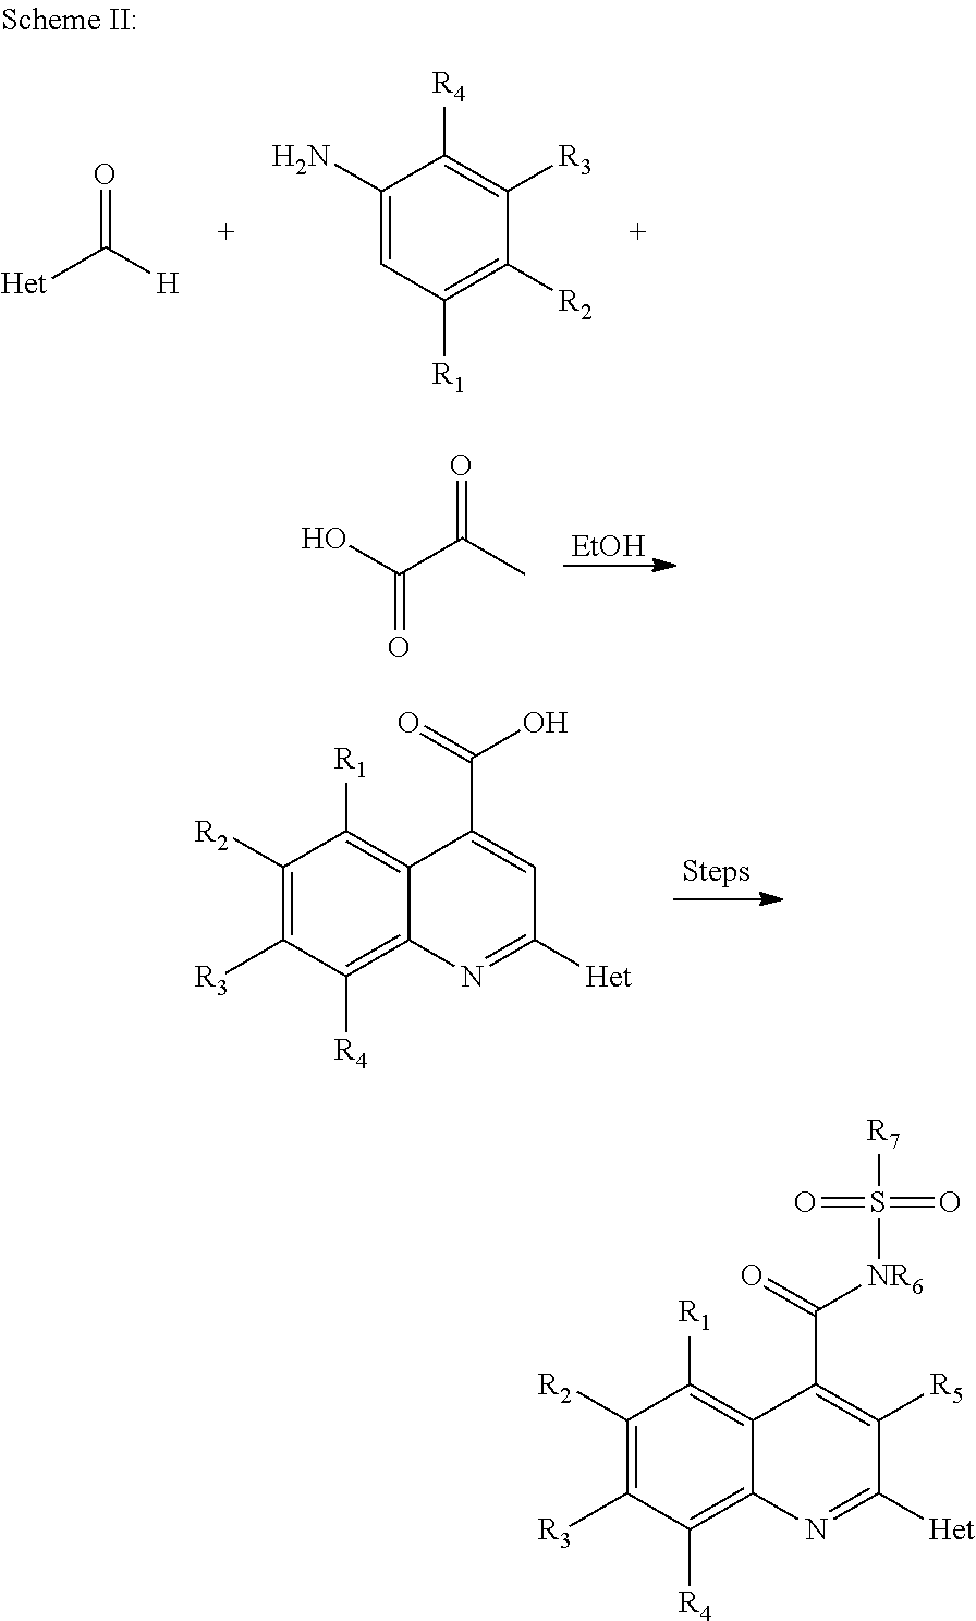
[EtOH].OC(=O)C(C)=O.C12=C([R4])C([R3])=C([R2])C([R1])=C1C(C(=O)O)=CC([Het])=N2.[Het]C([H])=O.C1(N)=CC([R1])=C([R2])C([R3])=C1[R4].C12=C([R4])C([R3])=C([R2])C([R1])=C1C(C(=O)[NR6]S([R7])(=O)=O)=C([R5])C([Het])=N2
